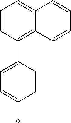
C1=C(C2=C3C(=CC=C2)C=CC=C3)C=CC(*)=C1
